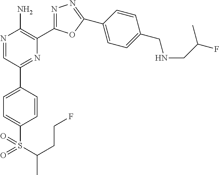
N1=CC(C2=CC=C(S(C(CCF)C)(=O)=O)C=C2)=NC(C2=NN=C(C3=CC=C(CNCC(F)C)C=C3)O2)=C1N
